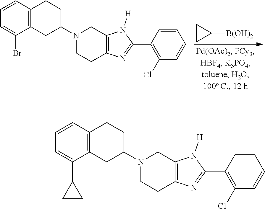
C1CC1[B(OH)2].C1=C(Br)C2=C(C=C1)CCC(N1CCC3=C(C1)N([H])C(C1=C(Cl)C=CC=C1)=N3)C2.C1=C(C2CC2)C2=C(C=C1)CCC(N1CCC3=C(C1)N([H])C(C1=C(Cl)C=CC=C1)=N3)C2
